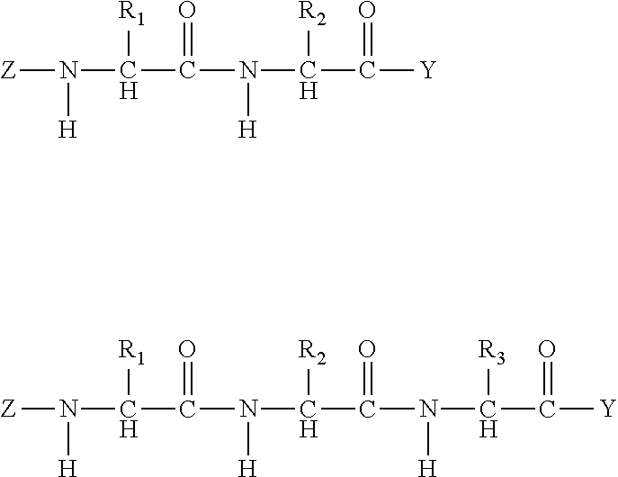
[Z]N([H])C([R1])C(=O)N([H])C([R2])C(=O)[Y].[Z]N([H])C([R1])C(=O)N([H])C([R2])C(=O)N(C(C([Y])=O)[R3])[H]
